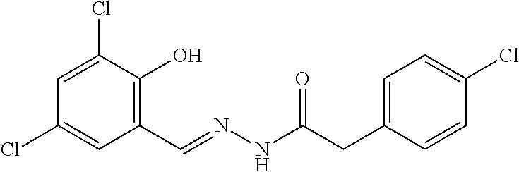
C1=C(Cl)C(O)=C(C=NNC(CC2=CC=C(Cl)C=C2)=O)C=C1Cl
